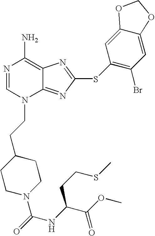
N1=CN(CCC2CCN(C(=O)NC(C(OC)=O)CCSC)CC2)C2=NC(SC3=C(Br)C=C4C(=C3)OCO4)=NC2=C1N
